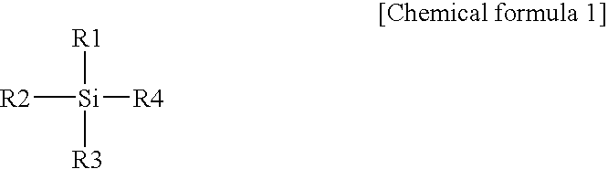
[Si]([R4])([R1])([R2])[R3]
